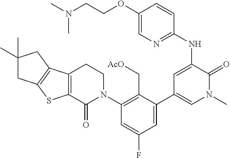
C1=C(NC2=NC=C(OCCN(C)C)C=C2)C(=O)N(C)C=C1C1=CC(F)=CC(N2CCC3=C(C2=O)SC2=C3CC(C)(C)C2)=C1C[AcO]
